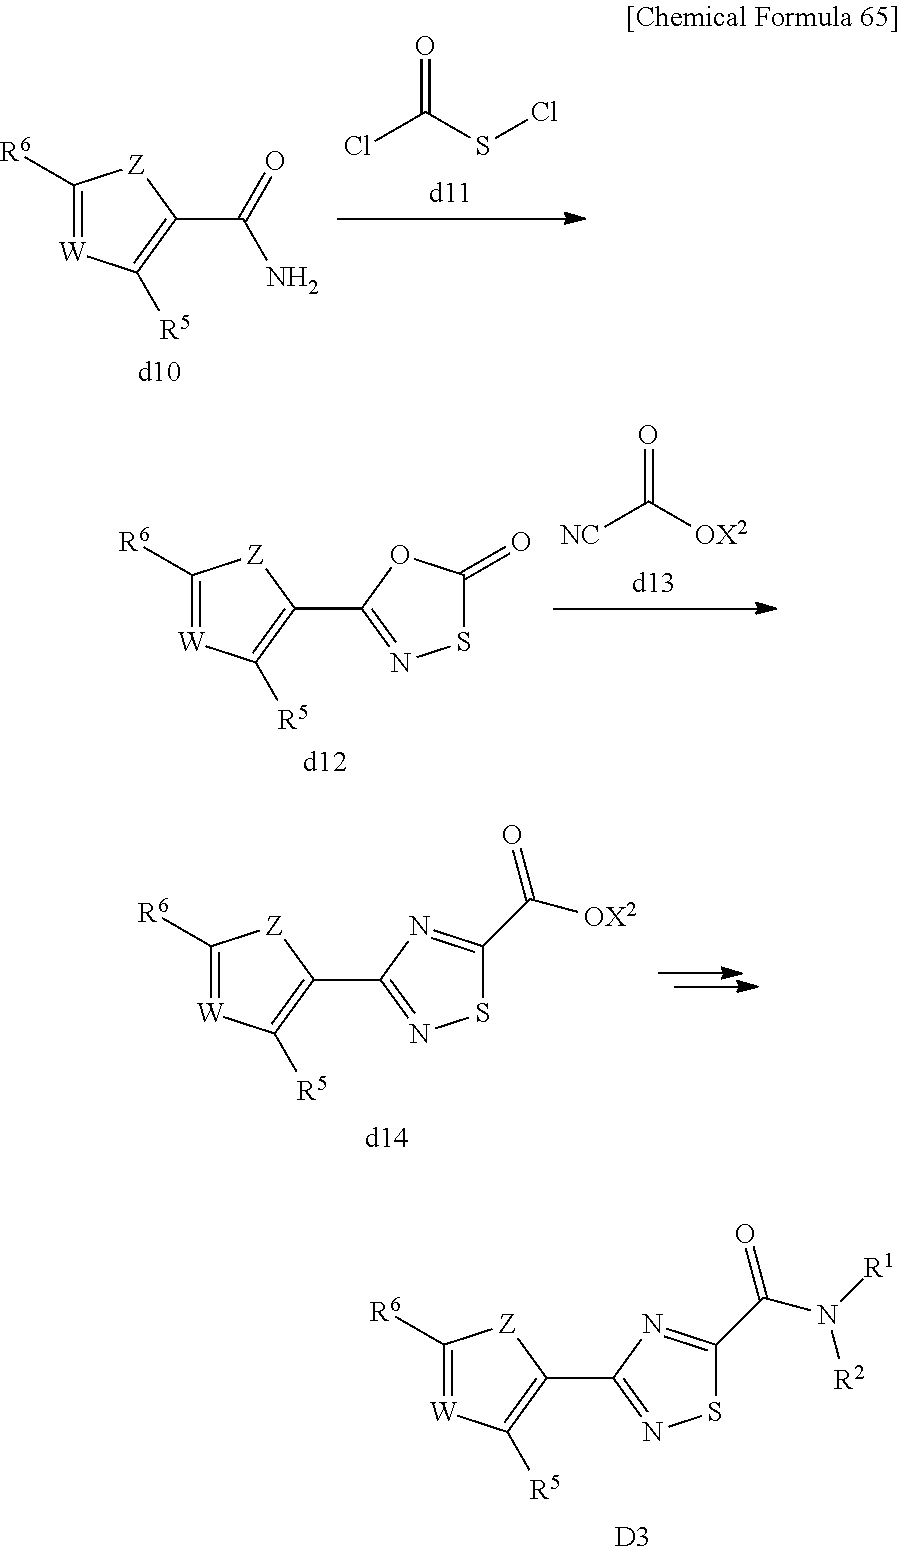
O=C(Cl)SCl.C1([R6])=[W]C([R5])=C(C(N)=O)[Z]1.[d10].O=C([NC])[OX2].C1([R6])=[W]C([R5])=C(C2=NSC(=O)O2)[Z]1.[d12].C1([R6])=[W]C([R5])=C(C2=NSC(C(=O)[OX2])=N2)[Z]1.[d14].C1([R6])=[W]C([R5])=C(C2=NSC(C(=O)N([R2])[R1])=N2)[Z]1.[D3]
